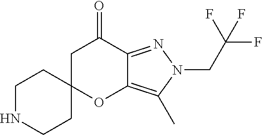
C1NCCC2(C1)OC1=C(C)N(CC(F)(F)F)N=C1C(=O)C2
